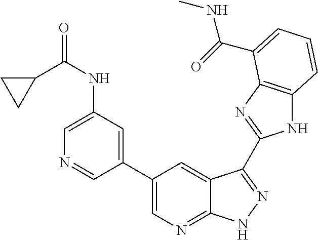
C1(C2=CN=C3C(=C2)C(C2=NC4=C(N2)C=CC=C4C(=O)NC)=NN3)=CC(NC(=O)C2CC2)=CN=C1
